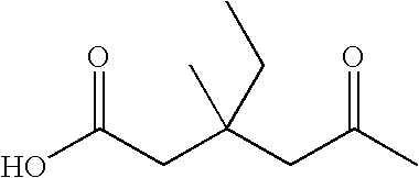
OC(CC(CC(C)=O)(C)CC)=O
